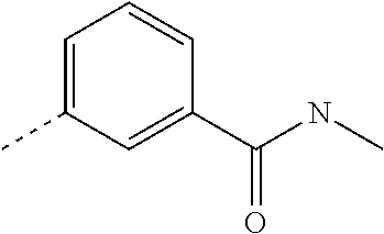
C1=C(C)C=C(C(NC)=O)C=C1
